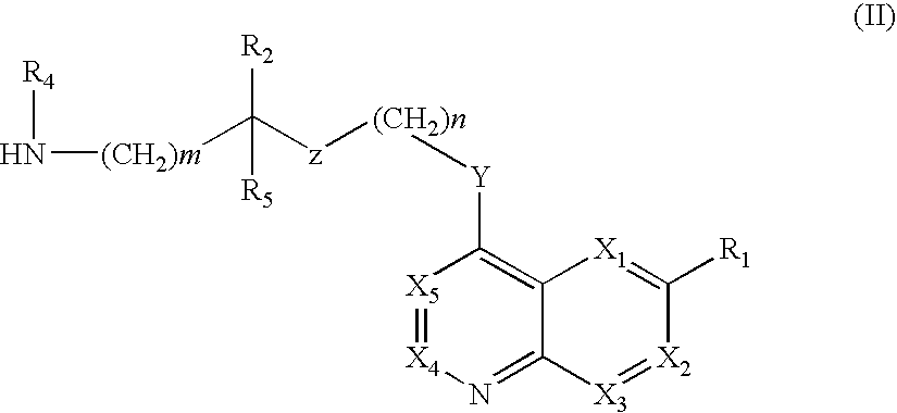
[(CH2)m](C([z][(CH2)n][Y]C1=C2C(=N[X4]=[X5]1)[X3]=[X2]C([R1])=[X1]2)([R2])[R5])N[R4]
